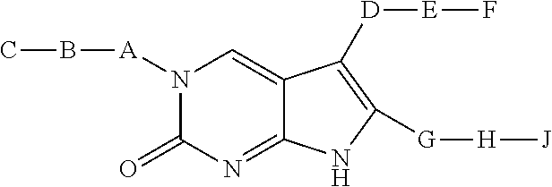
N1([A]BC)C(=O)N=C2C(=C1)C([D][E]F)=C([G][H][J])N2
